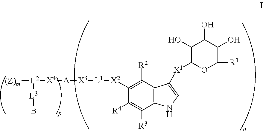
C1(O)C([X1]C2=CNC3=C2C([R2])=C([X2][L1][X3][A][X4][L2]([(Z)m])[L3]B)C([R4])=C3[R3])OC([R1])C(O)C1O
